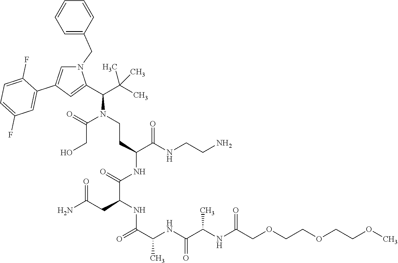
C(CO)(N(CCC(C(NCCN)=O)NC(=O)C(CC(=O)N)NC(C(NC(C(NC(COCCOCCOC)=O)C)=O)C)=O)C(C(C)(C)C)C1=CC(C2=CC(F)=CC=C2F)=CN1CC1=CC=CC=C1)=O
